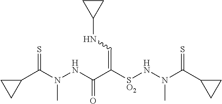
C1(C(N(NC(C([SO2]NN(C(C2CC2)=S)C)=CNC2CC2)=O)C)=S)CC1
